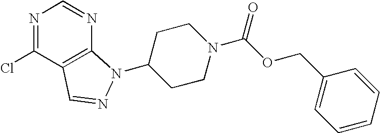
ClC1=NC=NC2=C1C=NN2C1CCN(C(OCC2=CC=CC=C2)=O)CC1
